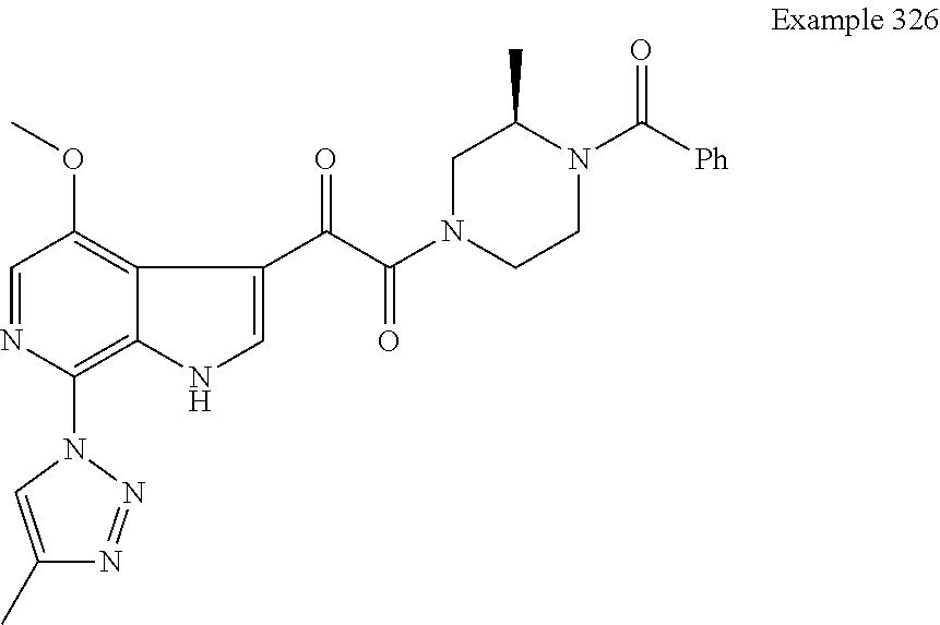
C1(N2C=C(C)N=N2)=C2C(=C(OC)C=N1)C(C(=O)C(N1CCN(C([Ph])=O)C(C)C1)=O)=CN2
